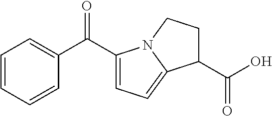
C1=CC=CC(C(C2=CC=C3N2CCC3C(O)=O)=O)=C1
